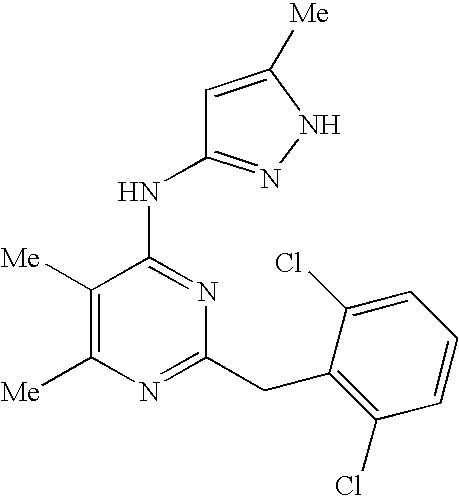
N(C1=NC(CC2=C(Cl)C=CC=C2Cl)=NC([Me])=C1[Me])C1=NNC([Me])=C1
